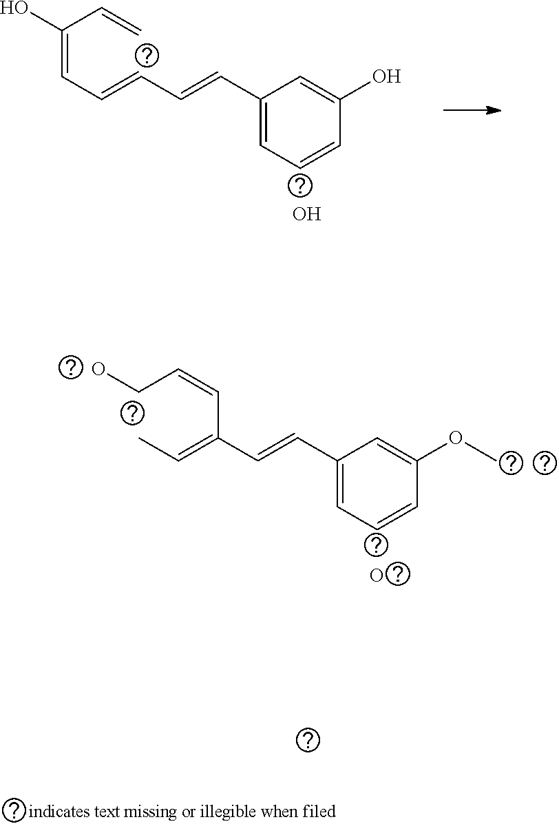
C(=CC=CC=CC1=CC=CC(O)=C1)(C=C)O.O.C(C=CC(=CC)C=CC1=CC=CC(OC)=C1)O.O
